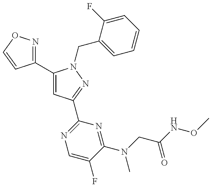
C1(C2=CC(C3=NC=C(F)C(N(C)CC(=O)NOC)=N3)=NN2CC2=CC=CC=C2F)=NOC=C1
